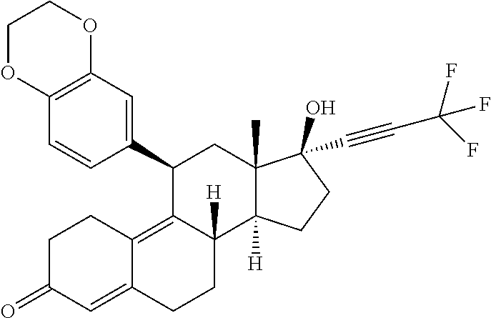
C1(C2=CC3=C(C=C2)OCCO3)C2=C3C(=CC(=O)CC3)CCC2([H])C2([H])C(C)(C1)C(C#CC(F)(F)F)(O)CC2
